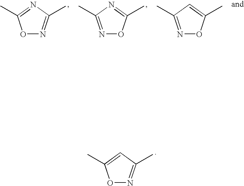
O1N=C(C)C=C1C.O1N=C(C)N=C1C.N1=C(C)N=C(C)O1.N1=C(C)C=C(C)O1
